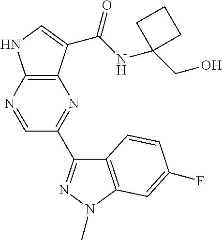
C12=C(C(C(NC3(CO)CCC3)=O)=CN1)N=C(C1=NN(C)C3=C1C=CC(F)=C3)C=N2
